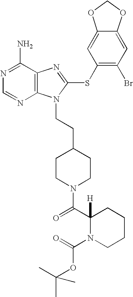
N1=C(N)C2=C(N=C1)N(CCC1CCN(C(C3([H])N(C(OC(C)(C)C)=O)CCCC3)=O)CC1)C(SC1=C(Br)C=C3C(=C1)OCO3)=N2
